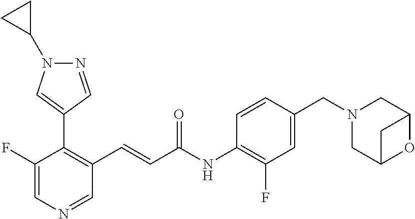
C1(F)=CN=CC(C=CC(NC2=C(F)C=C(CN3CC4OC(C3)C4)C=C2)=O)=C1C1=CN(C2CC2)N=C1
